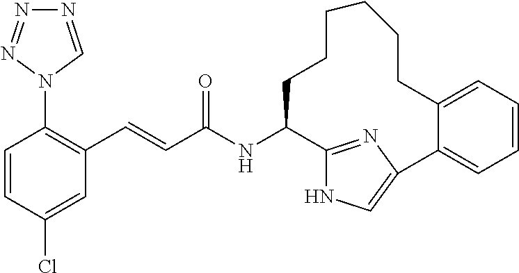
C1=CC(Cl)=CC(C=CC(NC2C3=NC(=CN3)C3=CC=CC=C3CCCCCC2)=O)=C1N1C=NN=N1
